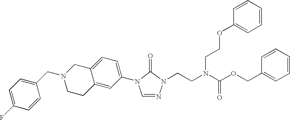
C1(N2C=NN(CCN(C(OCC3=CC=CC=C3)=O)CCOC3=CC=CC=C3)C2=O)=CC=C2C(=C1)CCN(CC1=CC=C(F)C=C1)C2
